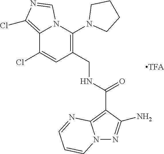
C12=C(Cl)N=CN1C(N1CCCC1)=C(CNC(=O)C1=C3N(N=C1N)C=CC=N3)C=C2Cl
